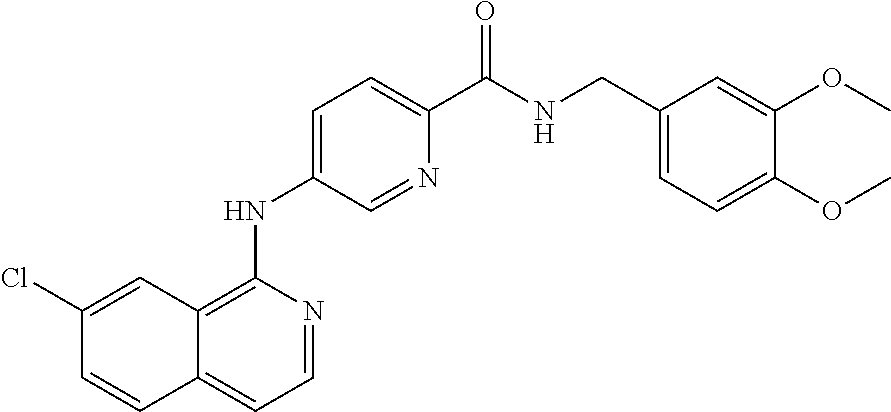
C12=CC=NC(NC3=CC=C(C(NCC4=CC=C(OC)C(OC)=C4)=O)N=C3)=C1C=C(Cl)C=C2
